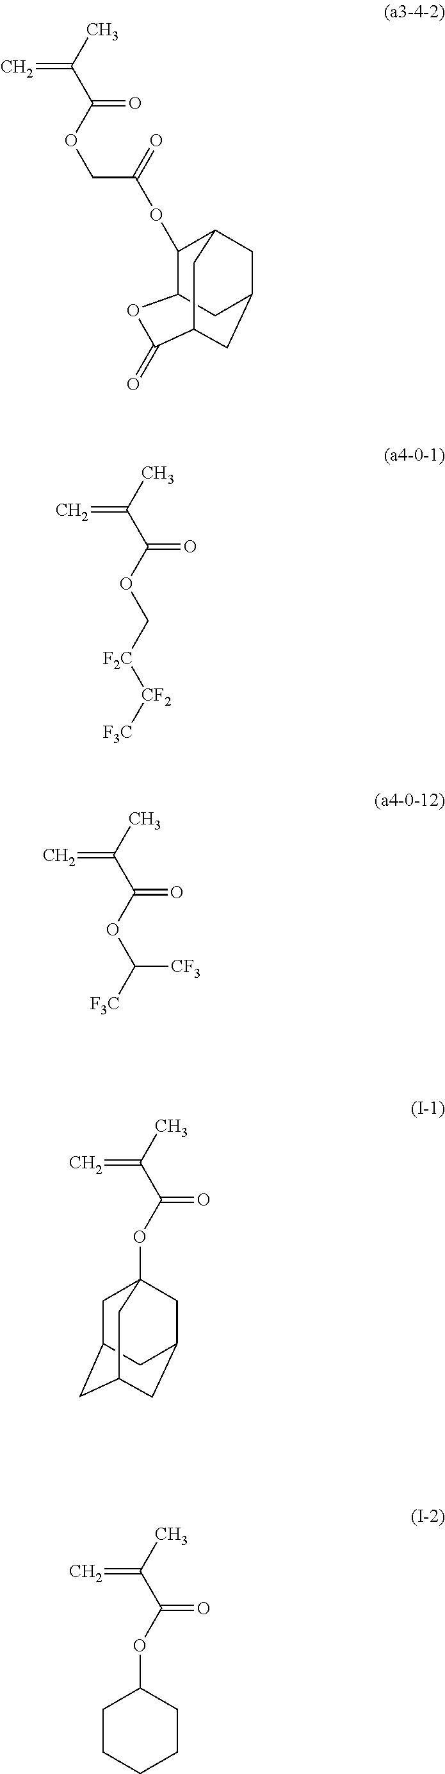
C1(OC(=O)COC(=O)C(C)=C)C2CC3CC1CC(C(=O)O2)C3.C(OC(C(C)=C)=O)[F2C][CF2][F3C].C1(OC(C(C)=C)=O)CCCCC1.C(OC(C(C)=C)=O)([F3C])[CF3].C1C2CC3CC(CC1(OC(C(C)=C)=O)C3)C2
